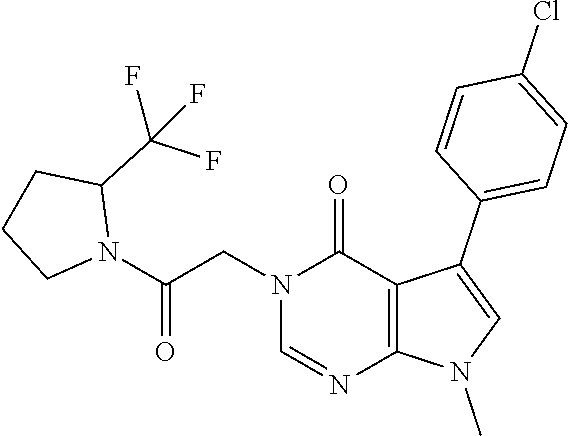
C1=NC2=C(C(=O)N1CC(N1CCCC1C(F)(F)F)=O)C(C1=CC=C(Cl)C=C1)=CN2C
